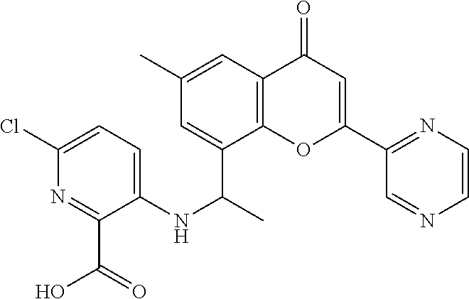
C1(C)=CC2=C(C(C(C)NC3=CC=C(Cl)N=C3C(=O)O)=C1)OC(C1=NC=CN=C1)=CC2=O
